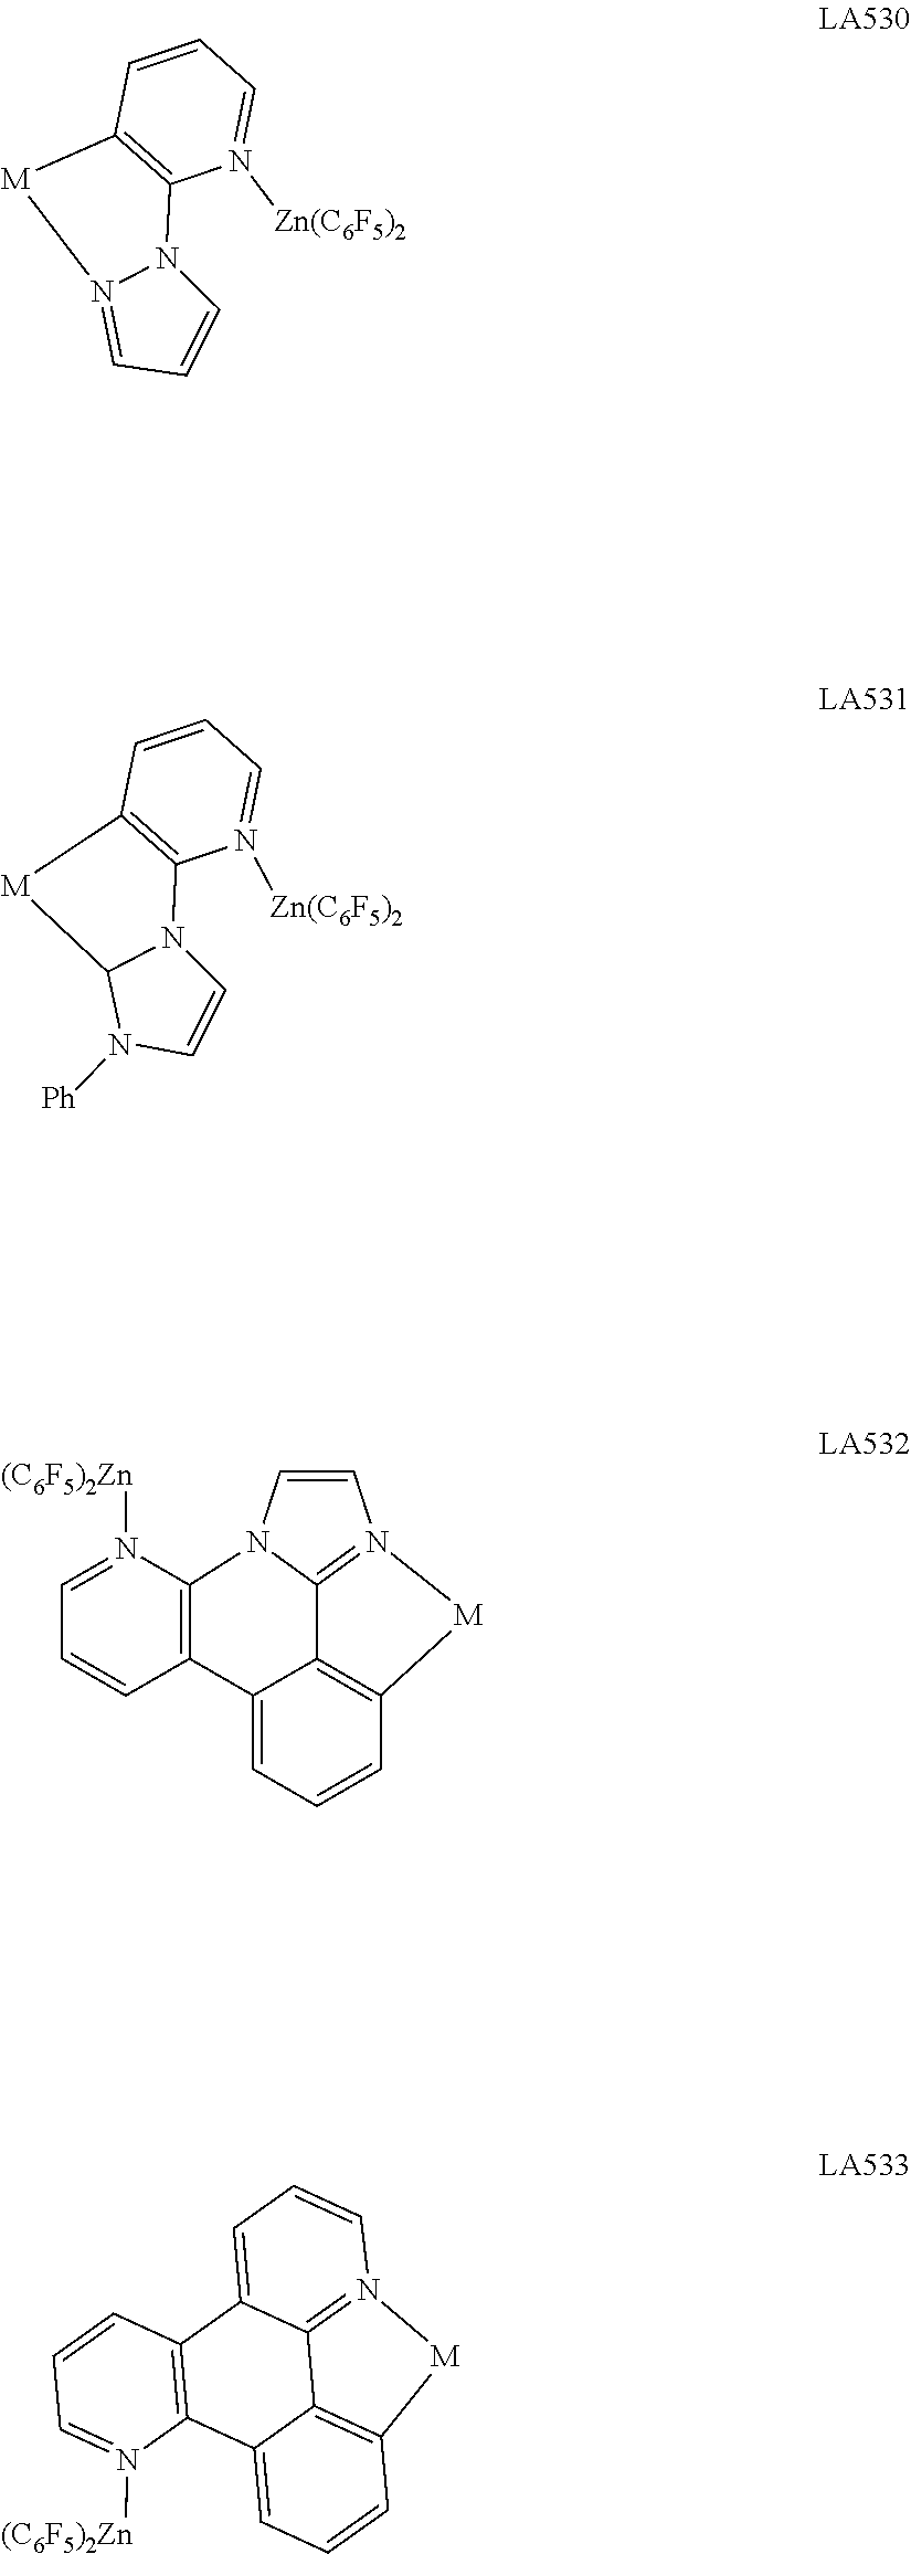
C12=C(N3C([M]1)N([Ph])C=C3)N([Zn(C6F5)2])=CC=C2.C1=CN2C3=C(C=CC=N3[(C6F5)2Zn])C3=CC=CC4=C3C2=N1[M]4.C12=C(N3N(=CC=C3)[M]1)N([Zn(C6F5)2])=CC=C2.C1=N([(C6F5)2Zn])C2=C(C=C1)C1=CC=CN3=C1C1=C(C=CC=C21)[M]3
